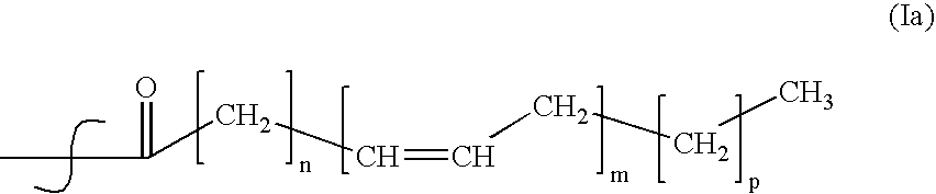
CCC(=O)CC=CCCC
